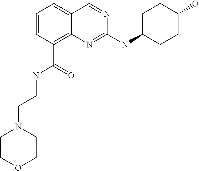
C1=CC=C2C(=C1C(=O)NCCN1CCOCC1)N=C(NC1CCC(O)CC1)N=C2
